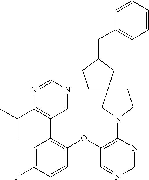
C1(OC2=C(N3CC4(CC3)CCC(CC3=CC=CC=C3)C4)N=CN=C2)=C(C2=C(C(C)C)N=CN=C2)C=C(F)C=C1
